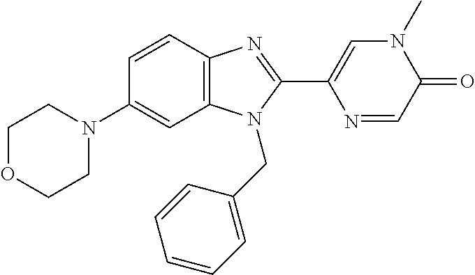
C1(N2CCOCC2)=CC2=C(C=C1)N=C(C1=CN(C)C(=O)C=N1)N2CC1=CC=CC=C1
